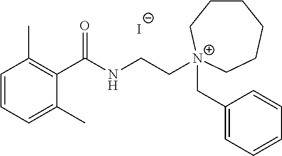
[I-].C1(C(NCC[N+]2(CC3=CC=CC=C3)CCCCCC2)=O)=C(C)C=CC=C1C
